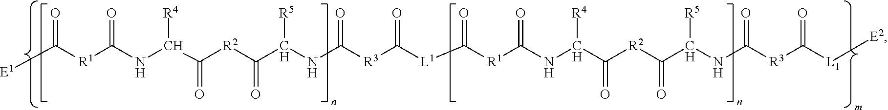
O=C([R1]C(NC(C(=O)[R2]C(=O)C(NC([R3]C([L1]C([R1]C(NC(C(=O)[R2]C(=O)C(NC([R3]C([L1][E2])=O)=O)[R5])[R4])=O)=O)=O)=O)[R5])[R4])=O)[E1]
